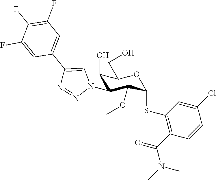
C1(O)C(N2C=C(C3=CC(F)=C(F)C(F)=C3)N=N2)C(OC)C(SC2=C(C(=O)N(C)C)C=CC(Cl)=C2)OC1CO
